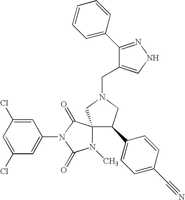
C1(Cl)=CC(Cl)=CC(N2C(=O)N(C)C3(C2=O)C(C2=CC=C(C#N)C=C2)CN(CC2=CNN=C2C2=CC=CC=C2)C3)=C1
